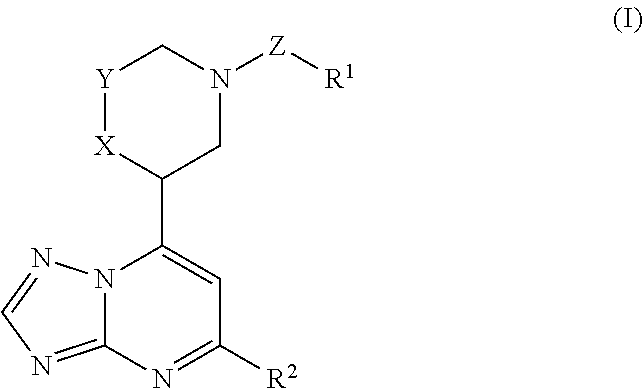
N12C(=NC=N1)N=C([R2])C=C2C1CN([Z][R1])C[Y][X]1
